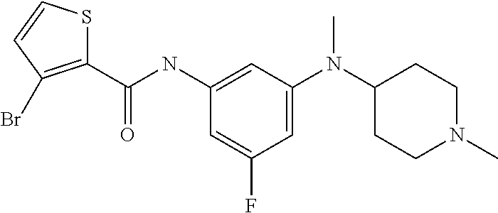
C1=C(N(C2CCN(C)CC2)C)C=C(NC(C2=C(Br)C=CS2)=O)C=C1F
